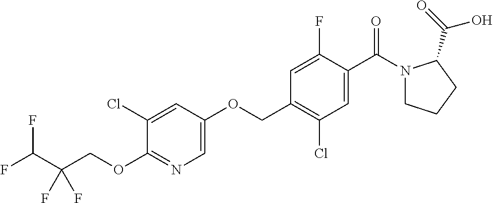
O(CC1=C(Cl)C=C(C(N2CCCC2C(=O)O)=O)C(F)=C1)C1=CN=C(OCC(C(F)F)(F)F)C(Cl)=C1
